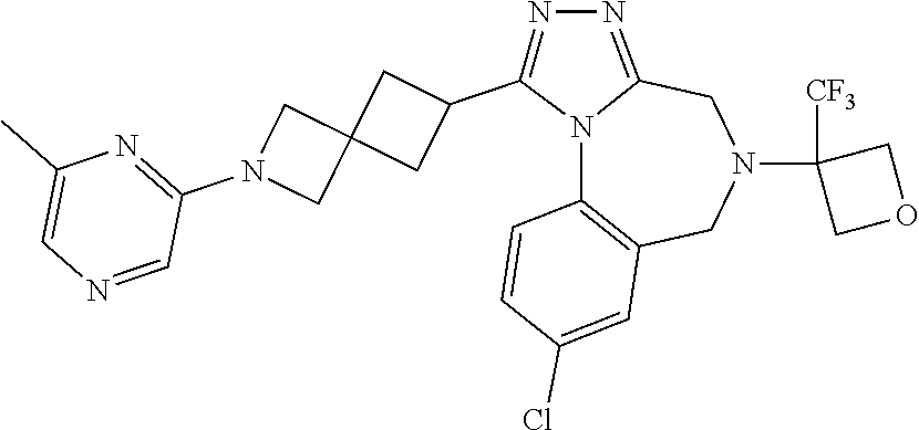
N12C3=C(CN(C4([CF3])COC4)CC1=NN=C2C1CC2(C1)CN(C1=NC(C)=CN=C1)C2)C=C(Cl)C=C3
